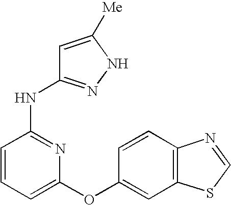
N(C1=NC(OC2=CC3=C(C=C2)N=CS3)=CC=C1)C1=NNC([Me])=C1
